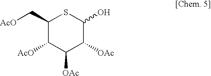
C1(C[AcO])C([AcO])C([OAc])C([OAc])C(O)S1
